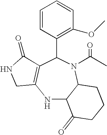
N1C2C(N(C(C)=O)C(C3=C(OC)C=CC=C3)C3=C1CNC3=O)CCCC2=O
